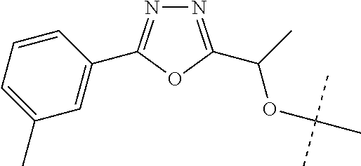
C1=CC=C(C)C=C1C1=NN=C(C(C)OC(C)(C)C)O1
